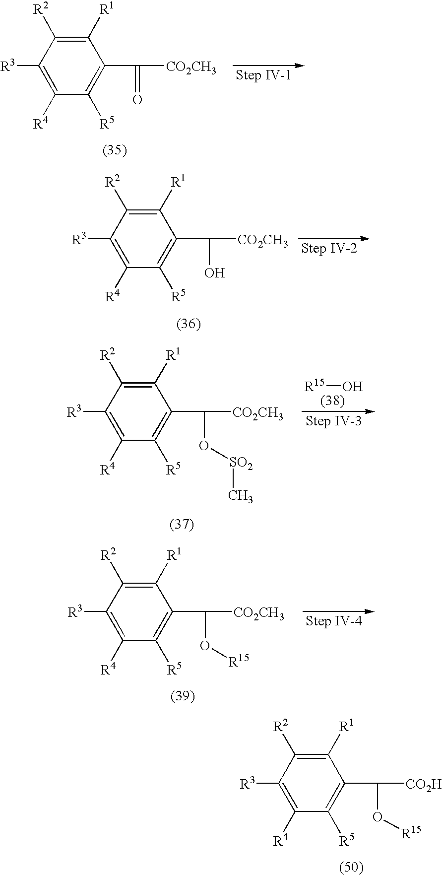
C1([R1])=C([R2])C([R3])=C([R4])C([R5])=C1C([CO2CH3])=O.C1([R1])=C([R2])C([R3])=C([R4])C([R5])=C1C([CO2CH3])O.C1([R1])=C([R2])C([R3])=C([R4])C([R5])=C1C([CO2CH3])O[SO2]C.[R15]O.C1([R1])=C([R2])C([R3])=C([R4])C([R5])=C1C([CO2CH3])O[R15].C1([R1])=C([R2])C([R3])=C([R4])C([R5])=C1C([CO2H])O[R15]
